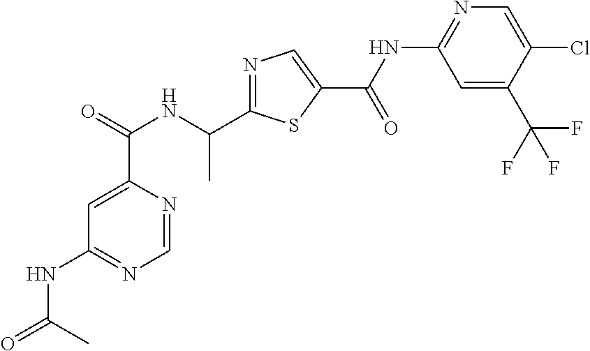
C1=C(C(=O)NC(C2=NC=C(C(NC3=NC=C(Cl)C(C(F)(F)F)=C3)=O)S2)C)N=CN=C1NC(=O)C
